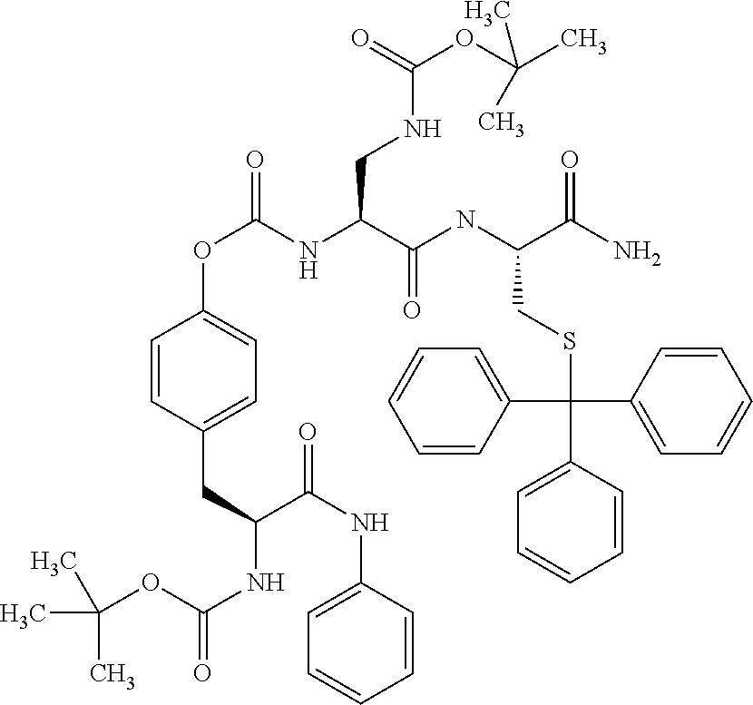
CC(C)(C)OC(NC(C(NC1=CC=CC=C1)=O)CC1=CC=C(OC(=O)NC(C(NC(C(N)=O)CSC(C2=CC=CC=C2)(C2=CC=CC=C2)C2=CC=CC=C2)=O)CNC(OC(C)(C)C)=O)C=C1)=O
